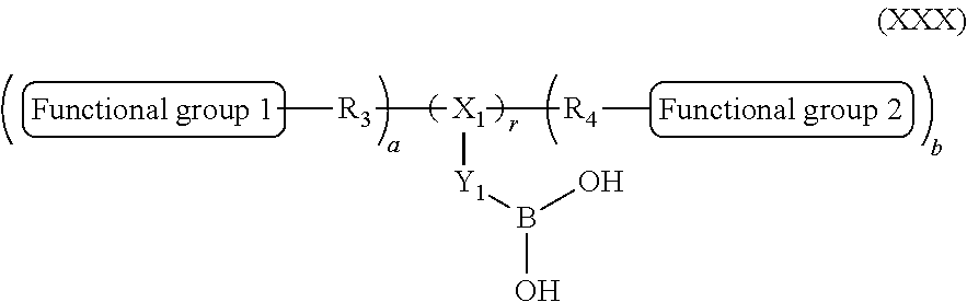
[R3](C)[X1]([R4]C)[Y1]B(O)O
